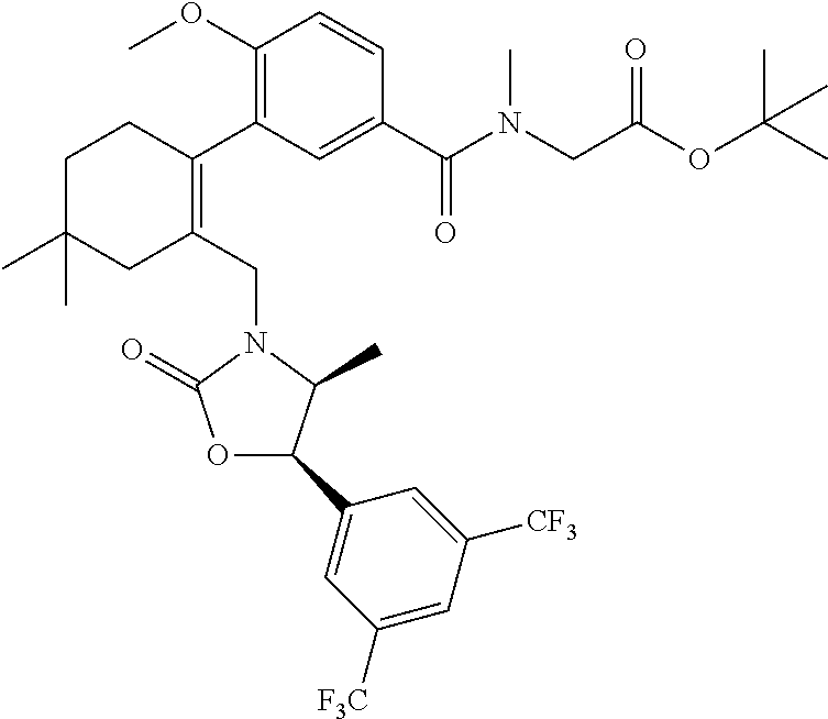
C1(OC)=C(C2=C(CN3C(=O)OC(C4=CC([F3C])=CC([CF3])=C4)C3C)CC(C)(C)CC2)C=C(C(=O)N(CC(OC(C)(C)C)=O)C)C=C1
